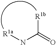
N([R1a])C(=O)[R1b]
